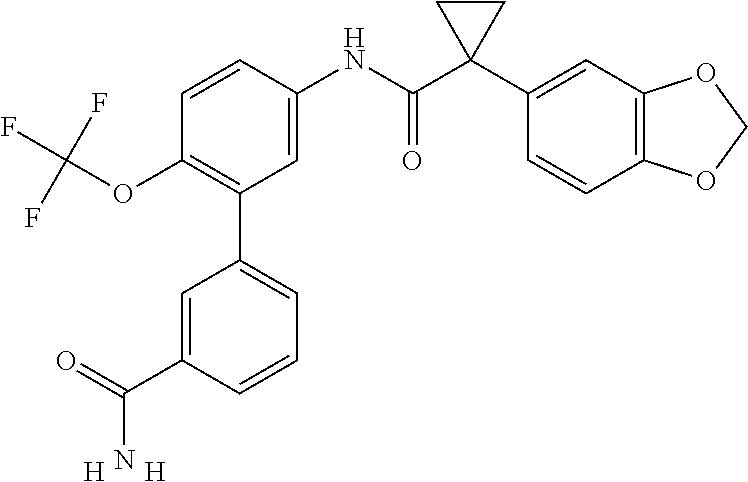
C1(OC(F)(F)F)=C(C2=CC=CC(C(=O)N)=C2)C=C(NC(C2(C3=CC4=C(C=C3)OCO4)CC2)=O)C=C1.[H].[H]
